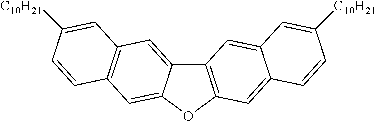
C12=C(OC3=CC4=C(C=C13)C=C([C10H21])C=C4)C=C1C(=C2)C=C([C10H21])C=C1
